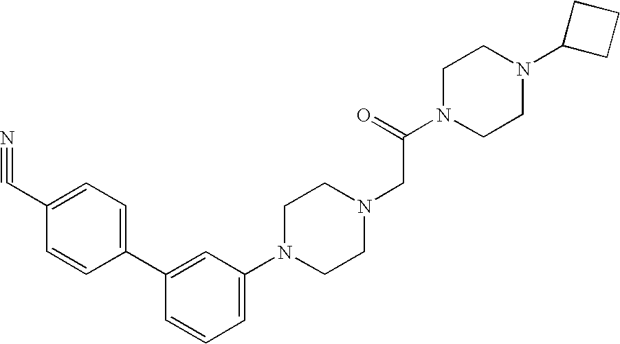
C1(C2=CC(N3CCN(CC(N4CCN(C5CCC5)CC4)=O)CC3)=CC=C2)=CC=C(C#N)C=C1
